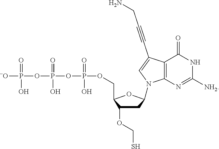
C1C(OCS)C(COP(OP(O)(=O)OP(O)(=O)[-O])(=O)O)OC1N1C2=C(C(C#CCN)=C1)C(=O)NC([NH2])=N2
